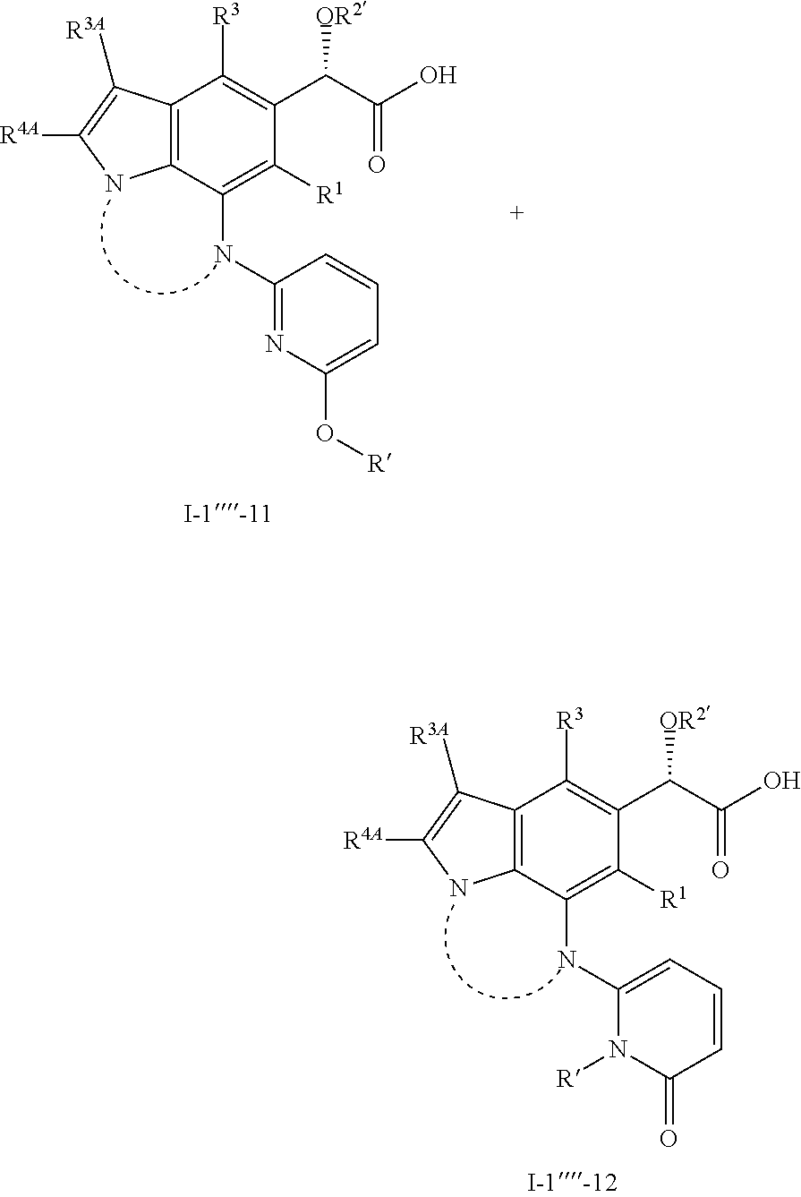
C12=C(C(NC3=CC=CC(=O)N3[R])=C([R1])C(C(C(=O)O)[OR2])=C1[R3])NC([R4A])=C2[R3A].C12=C(C(NC3=NC(O[R])=CC=C3)=C([R1])C(C(C(=O)O)[OR2])=C1[R3])NC([R4A])=C2[R3A]
